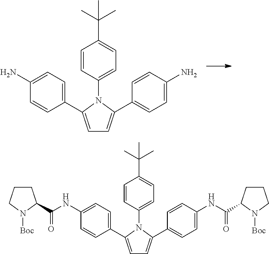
C1=C(C2=CC=C(N)C=C2)N(C2=CC=C(C(C)(C)C)C=C2)C(C2=CC=C(N)C=C2)=C1.C1=C(C2=CC=C(NC(=O)C3CCCN3[Boc])C=C2)N(C2=CC=C(C(C)(C)C)C=C2)C(C2=CC=C(NC(=O)C3CCCN3[Boc])C=C2)=C1
